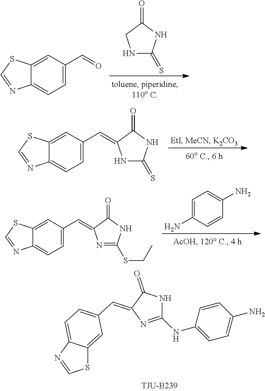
N1C(=S)NC(=O)C1.C12=CC=C(C=O)C=C1SC=N2.C12=CC=C(C=C3NC(=S)NC3=O)C=C1SC=N2.S1C2=CC(C=C3C(=O)NC(NC4=CC=C(N)C=C4)=N3)=CC=C2N=C1.C12=CC=C(C=C3N=C(SCC)NC3=O)C=C1SC=N2.C1=CC(N)=CC=C1N
